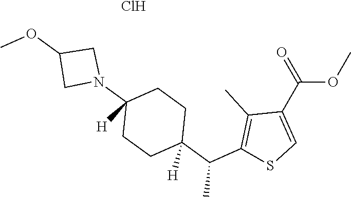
C(OC)(C1=CSC(C(C2([H])CCC(N3CC(OC)C3)([H])CC2)C)=C1C)=O.Cl
